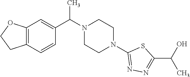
C12=C(C=CC(C(N3CCN(C4=NN=C(C(C)O)S4)CC3)C)=C1)CCO2
